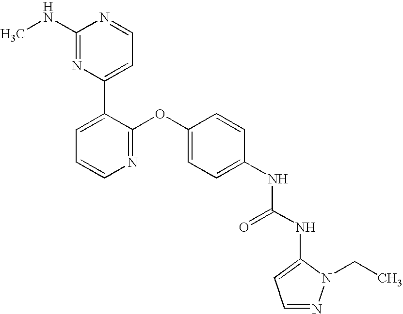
C1(NC)=NC(C2=CC=CN=C2OC2=CC=C(NC(NC3=CC=NN3CC)=O)C=C2)=CC=N1
